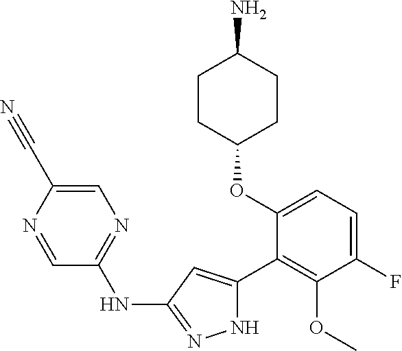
C1(OC2=CC=C(F)C(OC)=C2C2=CC(NC3=NC=C(C#N)N=C3)=NN2)CCC(N)CC1
